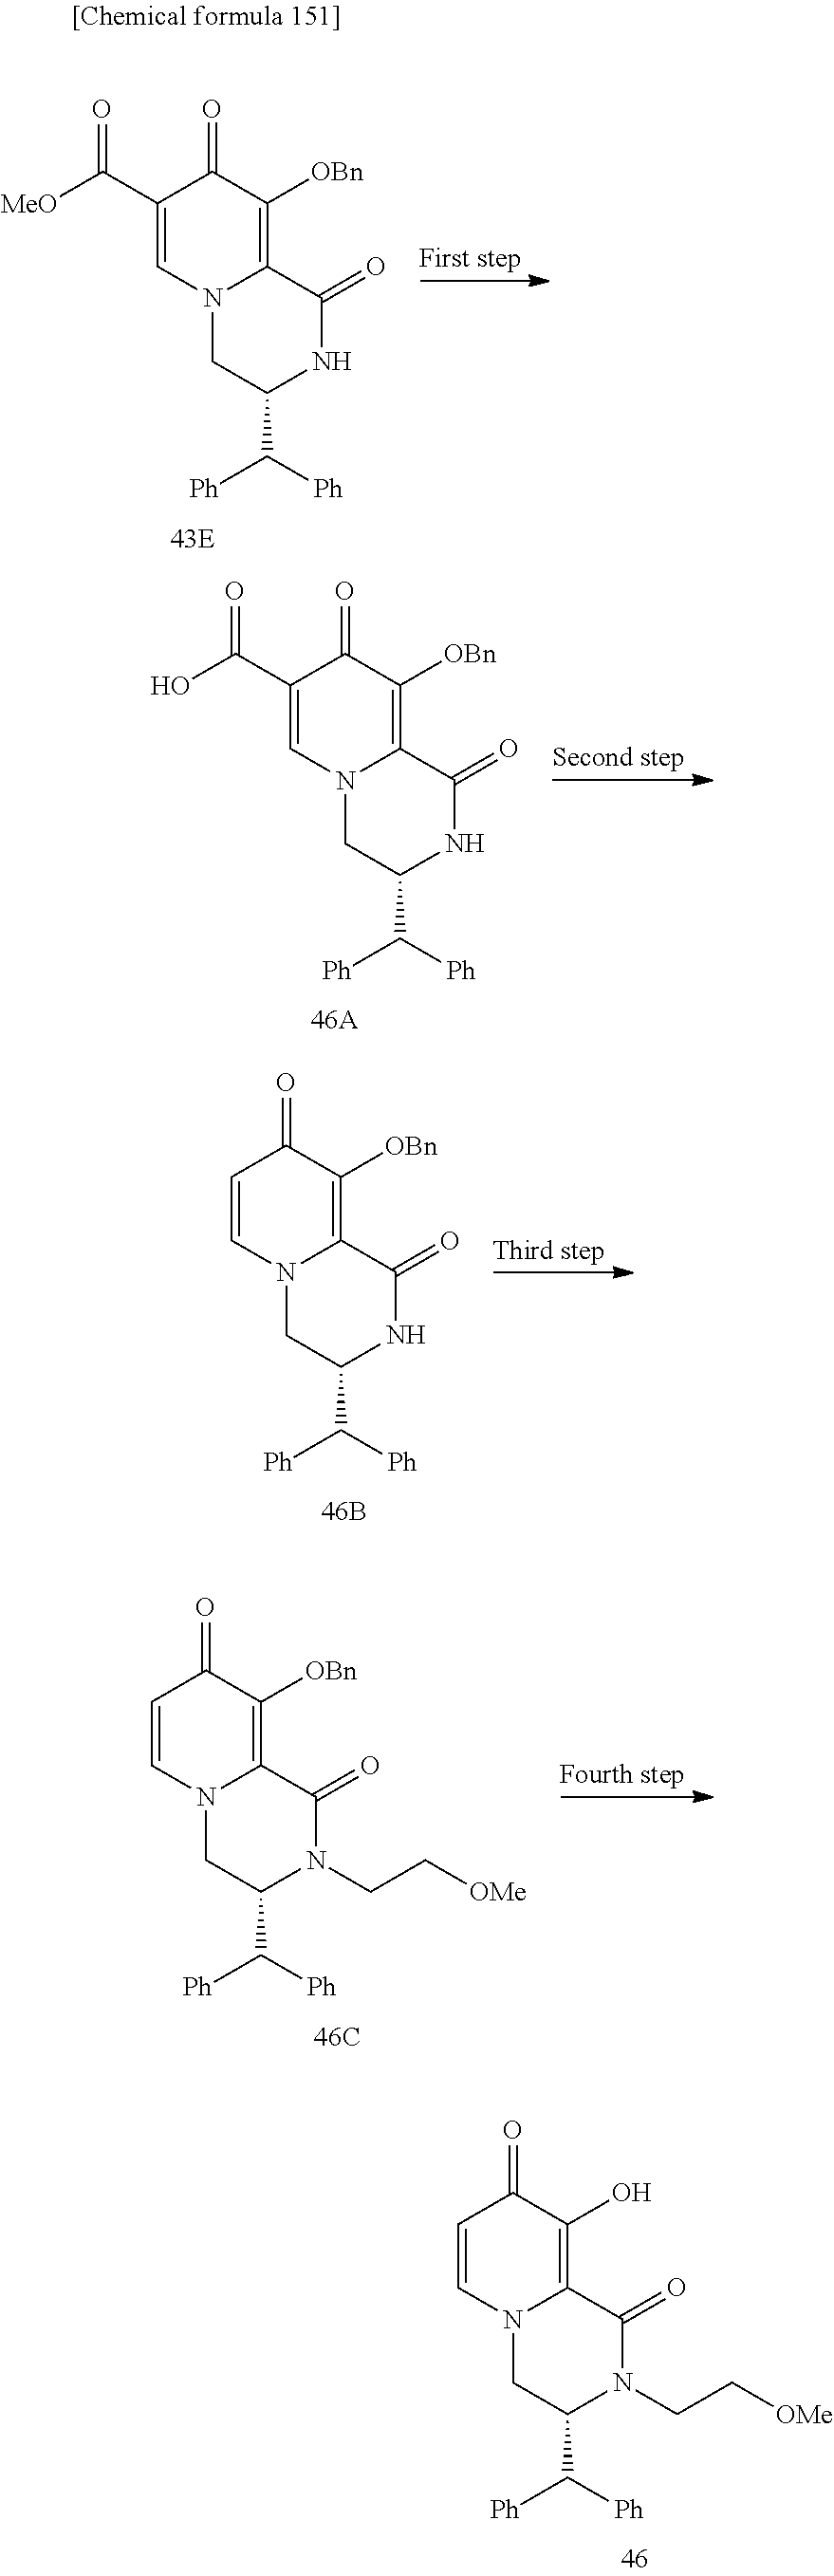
C1(C([MeO])=O)=CN2C(=C([OBn])C1=O)C(=O)NC(C([Ph])[Ph])C2.C1(C(O)=O)=CN2C(=C([OBn])C1=O)C(=O)NC(C([Ph])[Ph])C2.C1=CN2C(=C([OBn])C1=O)C(=O)NC(C([Ph])[Ph])C2.C1=CN2C(=C([OBn])C1=O)C(=O)N(CC[OMe])C(C([Ph])[Ph])C2.C1=CN2C(=C(O)C1=O)C(=O)N(CC[OMe])C(C([Ph])[Ph])C2
